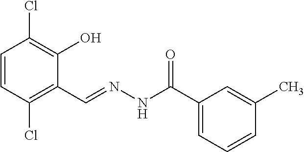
C1=CC(Cl)=C(C=NNC(C2=CC=CC(C)=C2)=O)C(O)=C1Cl
